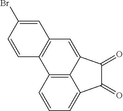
C12=C3C(=CC=C1)C(=O)C(=O)C3=CC1=C2C=CC(Br)=C1
